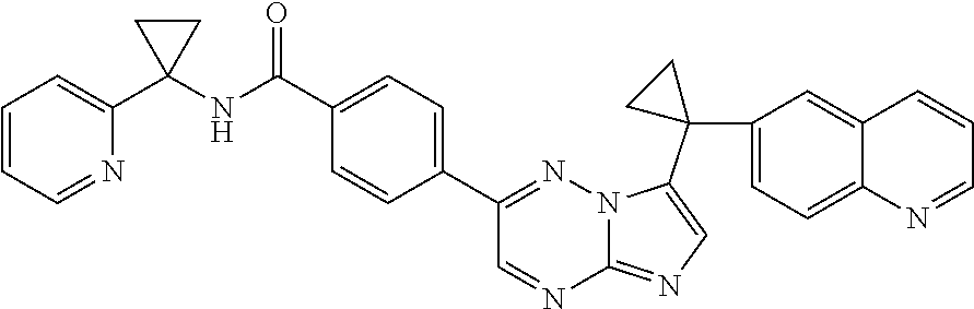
C1(C(NC2(C3=CC=CC=N3)CC2)=O)=CC=C(C2=NN3C(=NC=C3C3(C4=CC=C5C(=C4)C=CC=N5)CC3)N=C2)C=C1
